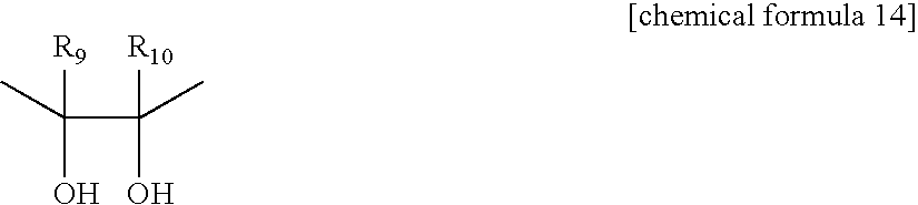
[R9]C(O)(C([R10])(O)C)C
